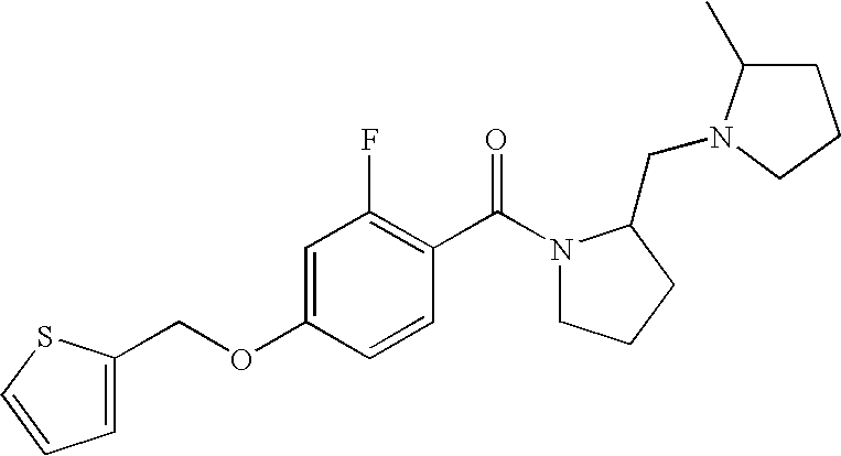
C1=C(OCC2=CC=CS2)C=CC(C(N2CCCC2CN2C(C)CCC2)=O)=C1F
